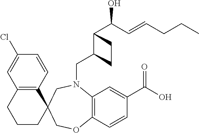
N1(CC2C(C(O)C=CCCC)CC2)C2=C(C=CC(C(=O)O)=C2)OCC2(C3=C(C=C(Cl)C=C3)CCC2)C1
